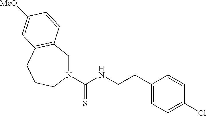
C1(CCNC(N2CC3=C(CCC2)C=C([MeO])C=C3)=S)=CC=C(Cl)C=C1
